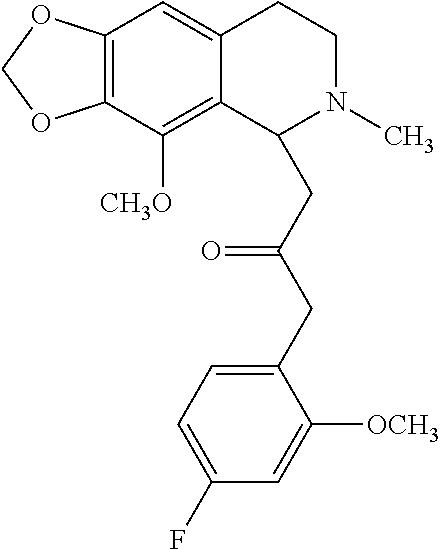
C12=C(C([CH3O])=C3C(=C1)CCN(C)C3CC(CC1=CC=C(F)C=C1[OCH3])=O)OCO2
